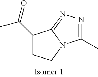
C1(C(=O)C)CCN2C1=NN=C2C
